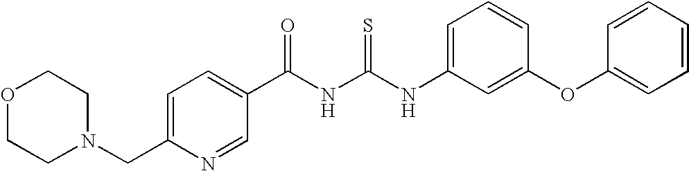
C(NC(NC1=CC=CC(OC2=CC=CC=C2)=C1)=S)(=O)C1=CC=C(CN2CCOCC2)N=C1
